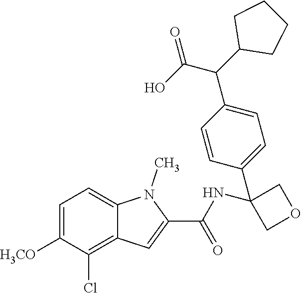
C1=C([H3CO])C(Cl)=C2C(=C1)N(C)C(C(=O)NC1(C3=CC=C(C(C4CCCC4)C(O)=O)C=C3)COC1)=C2
